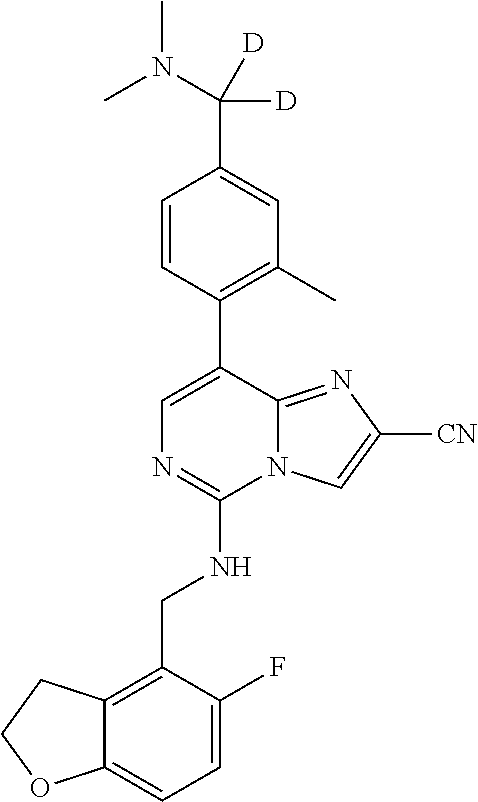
C12=CC=C(F)C(CNC3=NC=C(C4=C(C)C=C(C(N(C)C)([D])[D])C=C4)C4=NC([CN])=CN34)=C1CCO2
